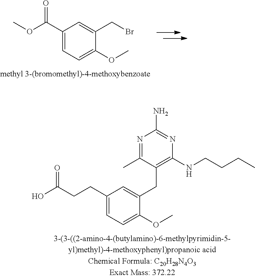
C1=C(CBr)C(OC)=CC=C1C(OC)=O.C1(C)=NC(N)=NC(NCCCC)=C1CC1=CC(CCC(O)=O)=CC=C1OC
